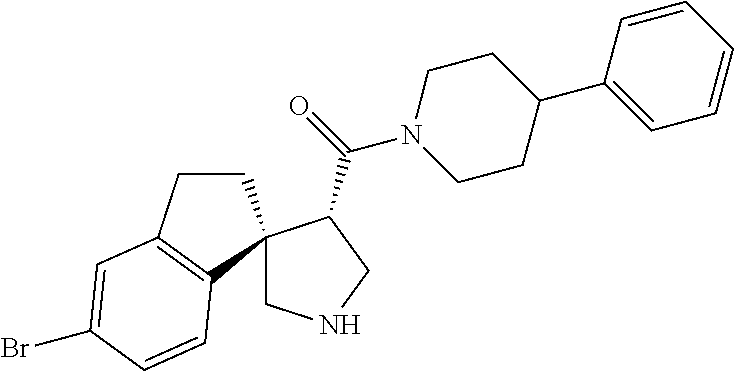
C1CC2=C(C13CNCC3C(=O)N1CCC(C3=CC=CC=C3)CC1)C=CC(Br)=C2
